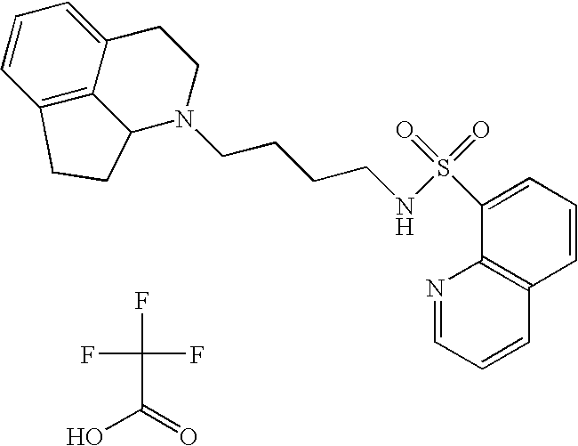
C1=CC2=C3C(=C1)CCN(CCCCNS(=O)(=O)C1=CC=CC4=C1N=CC=C4)C3CC2.FC(C(=O)O)(F)F
